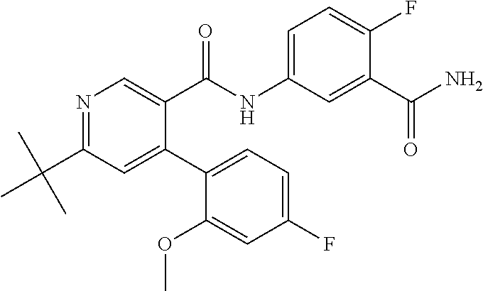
N1=C(C(C)(C)C)C=C(C2=CC=C(F)C=C2OC)C(C(NC2=CC=C(F)C(C(N)=O)=C2)=O)=C1
